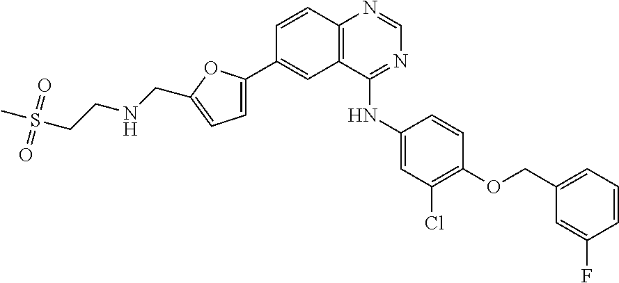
C12=C(C(NC3=CC(Cl)=C(OCC4=CC=CC(F)=C4)C=C3)=NC=N1)C=C(C1=CC=C(CNCCS(C)(=O)=O)O1)C=C2
